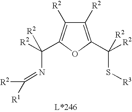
C1([R2])=C(C([R2])(S[R3])[R2])OC(C([R2])(N=C([R2])[R1])[R2])=C1[R2]
